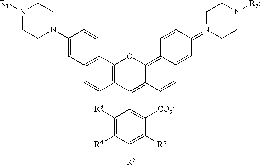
C12=C(C=CC3=C1OC1=C4C(=CC(=[N+]5CCN([R2])CC5)C=C4)C=CC1=C3C1=C([CO2-])C([R6])=C([R5])C([R4])=C1[R3])C=C(N1CCN([R1])CC1)C=C2
